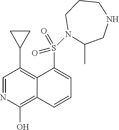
C1=NC(O)=C2C(=C1C1CC1)C(S(=O)(=O)N1CCCNCC1C)=CC=C2
